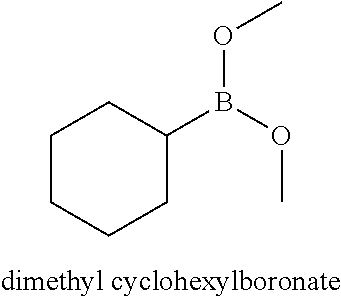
C1CCCC(B(OC)OC)C1
